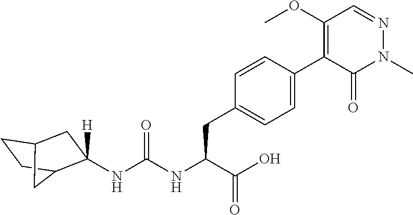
N(C(NC(C(=O)O)CC1=CC=C(C2=C(OC)C=NN(C)C2=O)C=C1)=O)C1([H])CC2CCC1C2
